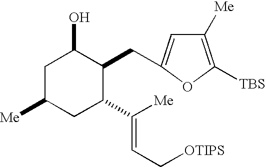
C1([Me])=C([TBS])OC(CC2C(O)CC([Me])CC2C([Me])=CC[OTIPS])=C1
